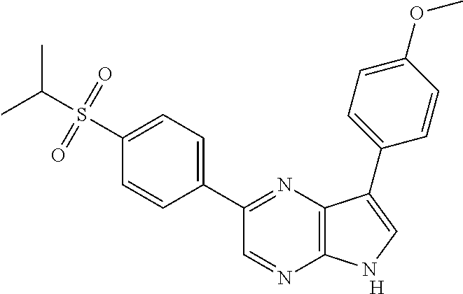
C1(C2=NC3=C(N=C2)NC=C3C2=CC=C(OC)C=C2)=CC=C(S(C(C)C)(=O)=O)C=C1.[H]
